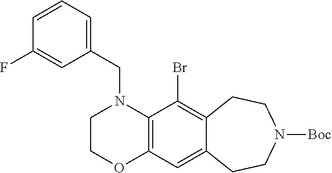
C1COC2=C(N1CC1=CC=CC(F)=C1)C(Br)=C1C(=C2)CCN([Boc])CC1
